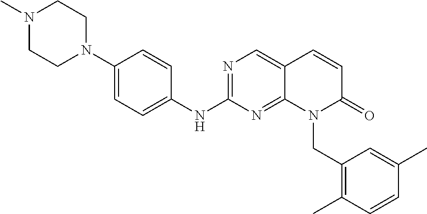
C1(N2CCN(C)CC2)=CC=C(NC2=NC=C3C(=N2)N(CC2=C(C)C=CC(C)=C2)C(=O)C=C3)C=C1
